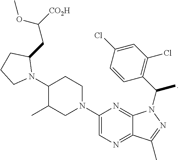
C1(N2C(CC([CO2H])OC)CCC2)C(C)CN(C2=CN=C3C(=N2)N(C(C)C2=C(Cl)C=C(Cl)C=C2)N=C3C)CC1
